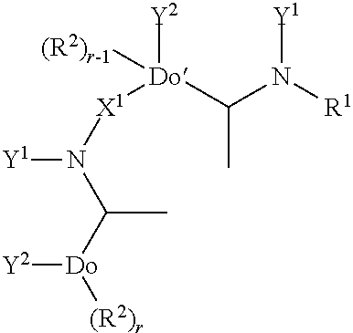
[Y1]N(C([Do]([Y2])[(R2)r])C)[X1][Do](C(C)N([Y1])[R1])([(R2)r-1])[Y2]
